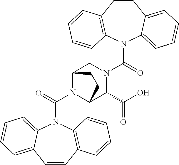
N1(C(=O)N2C3=C(C=CC4=CC=CC=C24)C=CC=C3)C2C(C(O)=O)N(C(N3C4=CC=CC=C4C=CC4=C3C=CC=C4)=O)CC1CC2
